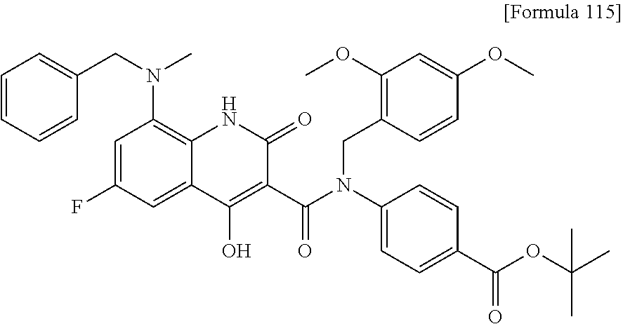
C1=CC=CC(CN(C)C2=C3C(=CC(F)=C2)C(O)=C(C(N(C2=CC=C(C(OC(C)(C)C)=O)C=C2)CC2=C(OC)C=C(OC)C=C2)=O)C(=O)N3)=C1
